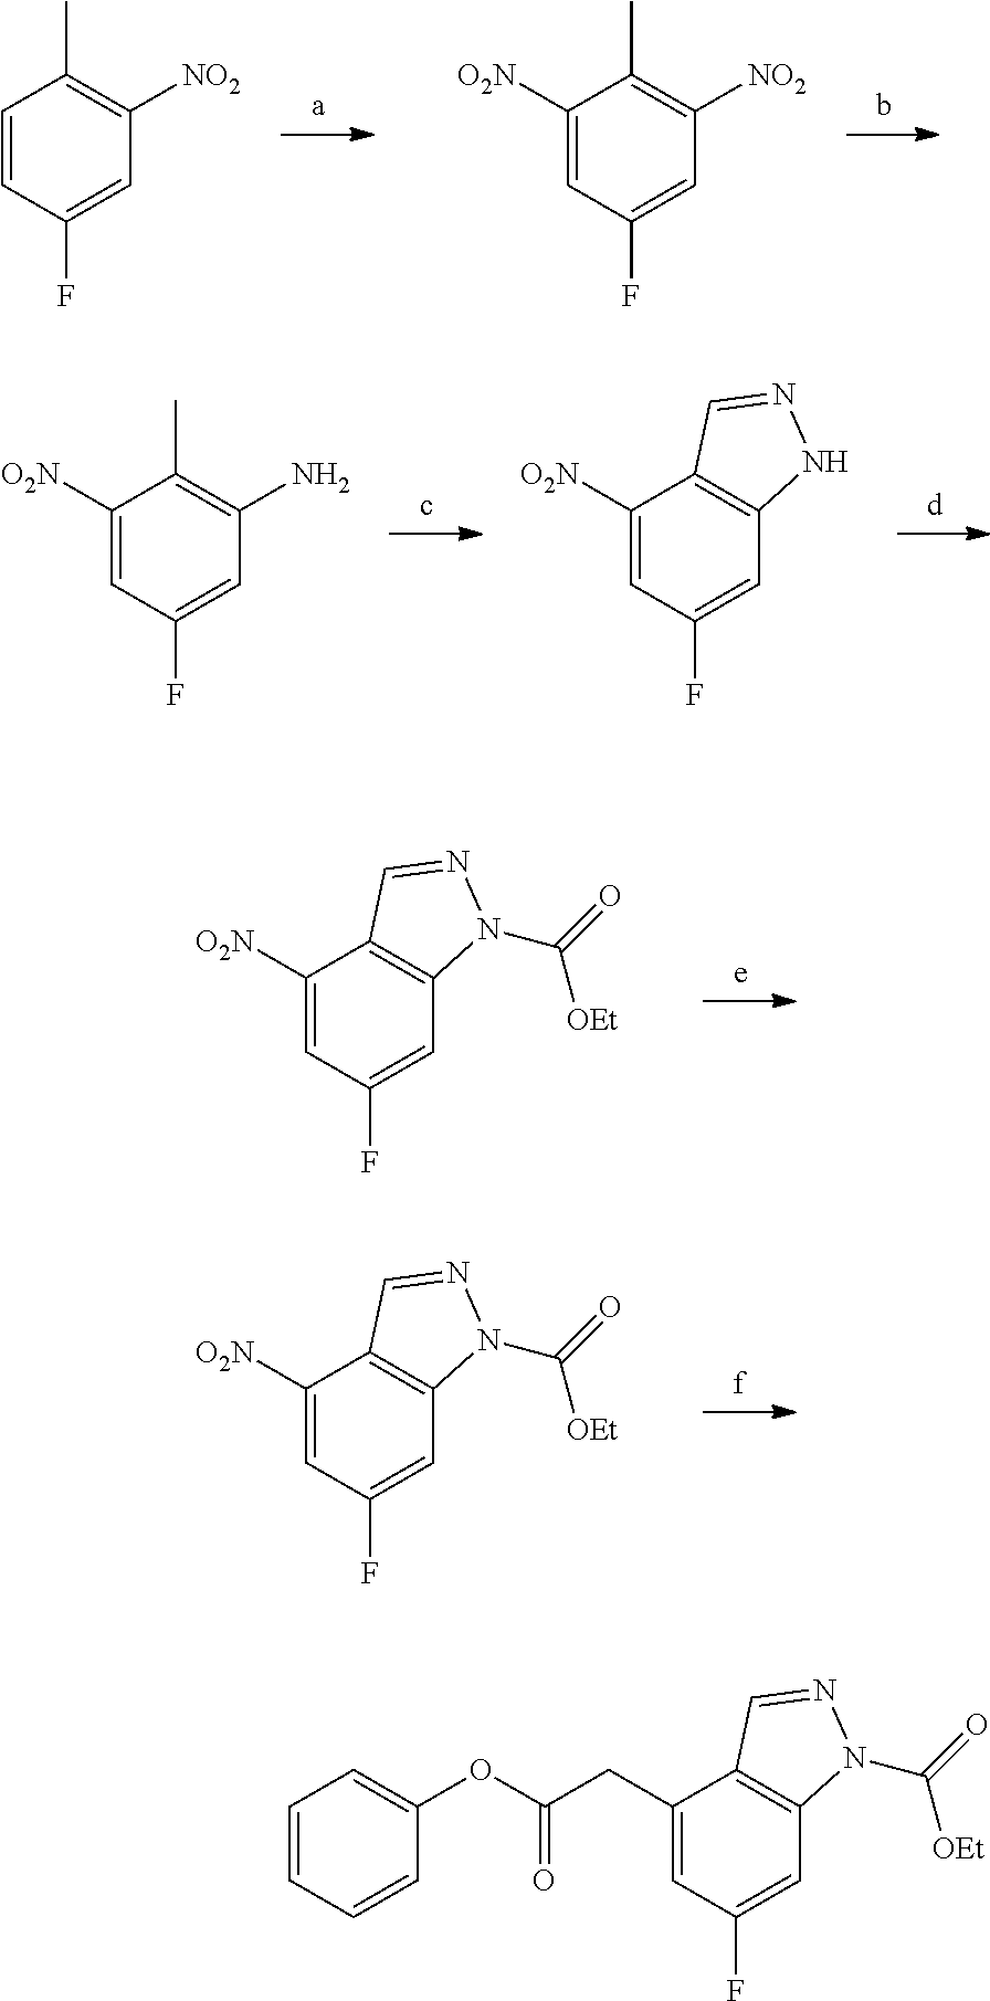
C1=CC(F)=CC([NO2])=C1C.C1([O2N])=CC(F)=CC([NO2])=C1C.C1([O2N])=CC(F)=CC(N)=C1C.C1([O2N])=CC(F)=CC2=C1C=NN2.C1([O2N])=CC(F)=CC2=C1C=NN2C(=O)[OEt].C1([O2N])=CC(F)=CC2=C1C=NN2C(=O)[OEt].C1(CC(OC2=CC=CC=C2)=O)=CC(F)=CC2=C1C=NN2C(=O)[OEt]
